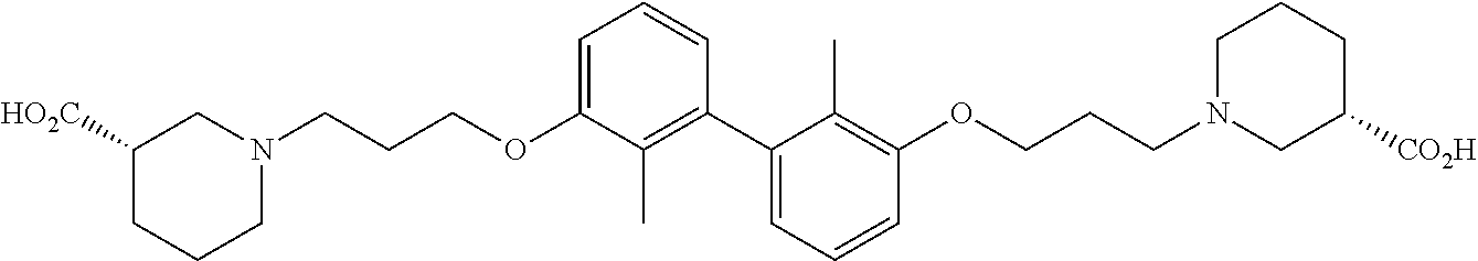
C1=C(OCCCN2CC([HO2C])CCC2)C(C)=C(C2=CC=CC(OCCCN3CC([CO2H])CCC3)=C2C)C=C1
